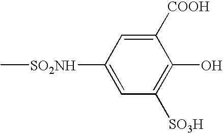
C1([SO2NH]C)=CC([SO3H])=C(O)C([COOH])=C1
